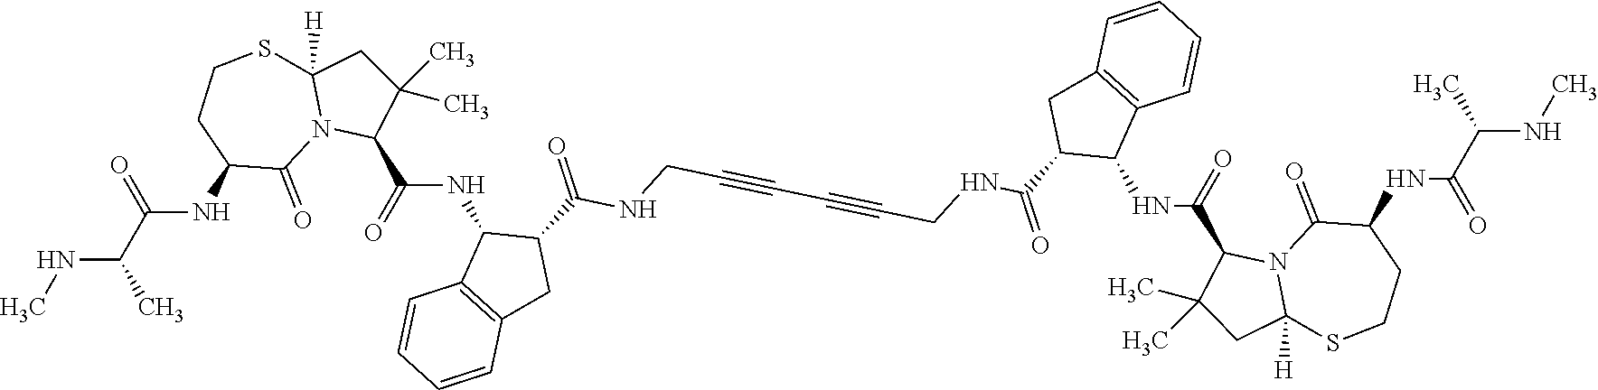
CNC(C(NC1C(=O)N2C([H])(SCC1)CC(C)(C)C2C(NC1C2=C(CC1C(=O)NCC#CC#CCNC(C1C(NC(C3N4C(=O)C(NC(C(NC)C)=O)CCSC4([H])CC3(C)C)=O)C3=C(C1)C=CC=C3)=O)C=CC=C2)=O)=O)C
